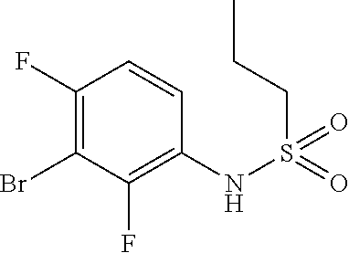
C1(F)=C(Br)C(F)=C(NS(CCC)(=O)=O)C=C1
